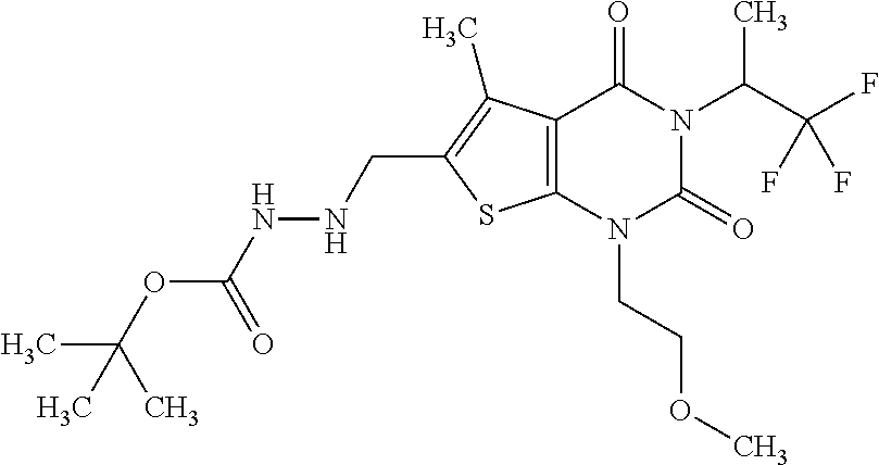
C12=C(N(CCOC)C(=O)N(C(C(F)(F)F)C)C1=O)SC(CNNC(OC(C)(C)C)=O)=C2C
